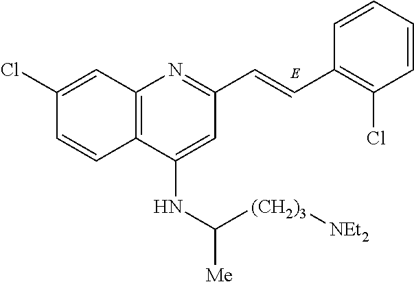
C12=C(C(NC([Me])[(CH2)3][NEt2])=CC(C=CC3=C(Cl)C=CC=C3)=N1)C=CC(Cl)=C2
